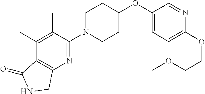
C1(OC2CCN(C3=NC4=C(C(C)=C3C)C(=O)NC4)CC2)=CC=C(OCCOC)N=C1
